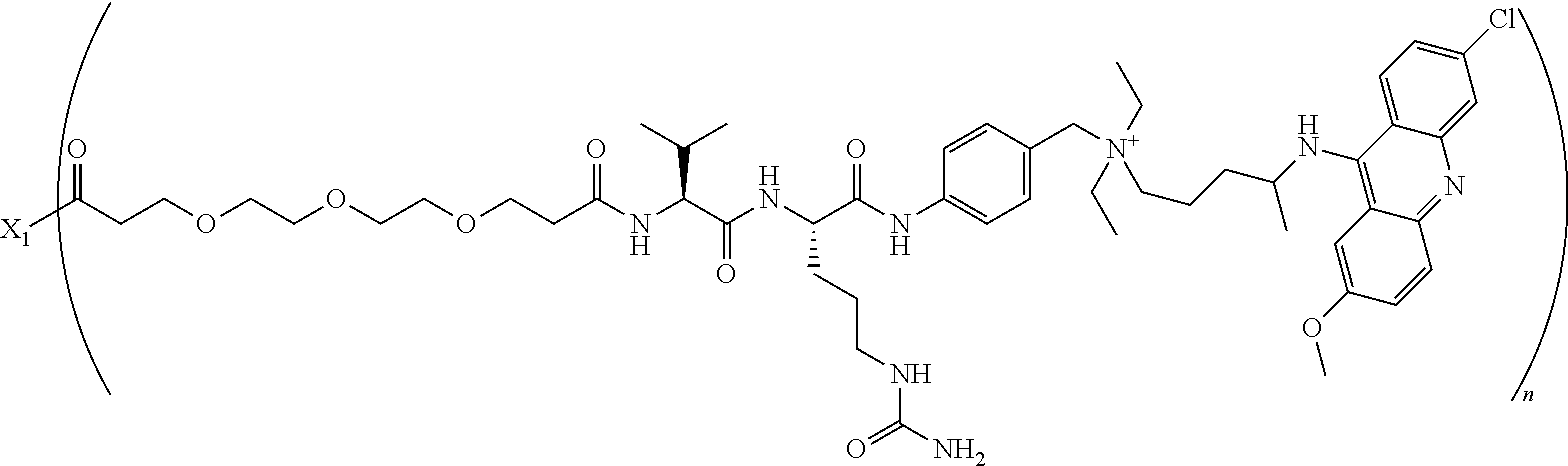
C(COCCOCCOCCC(NC(C(NC(C(NC1=CC=C(C[N+](CC)(CC)CCCC(NC2=C3C=C(OC)C=CC3=NC3=CC(Cl)=CC=C23)C)C=C1)=O)CCCNC(N)=O)=O)C(C)C)=O)C([X1])=O
